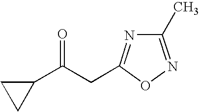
C1(C)=NOC(CC(C2CC2)=O)=N1
